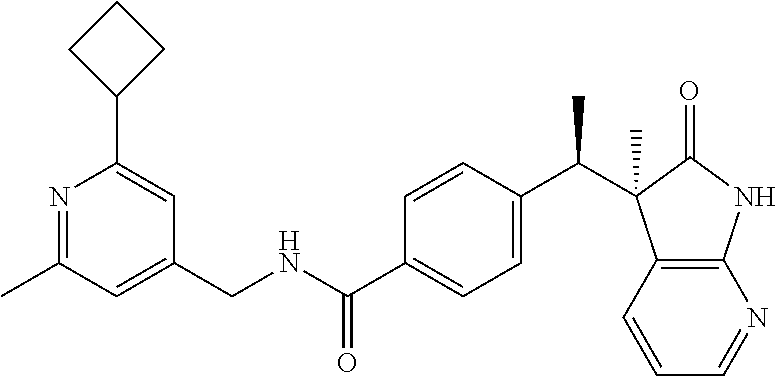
C12=C(C=CC=N1)C(C(C1=CC=C(C(NCC3=CC(C)=NC(C4CCC4)=C3)=O)C=C1)C)(C)C(=O)N2
